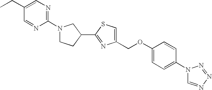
N1(C2=CC=C(OCC3=CSC(C4CN(C5=NC=C(CC)C=N5)CC4)=N3)C=C2)C=NN=N1
